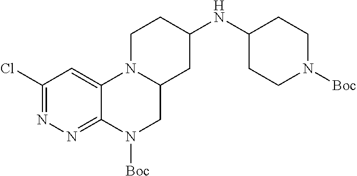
C1(Cl)=NN=C2C(=C1)N1C(CN2[Boc])CC(NC2CCN([Boc])CC2)CC1
